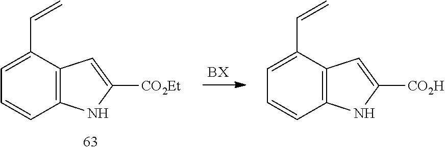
C1=C(C=C)C2=C(C=C1)NC([CO2Et])=C2.C1=C(C=C)C2=C(C=C1)NC([CO2H])=C2
